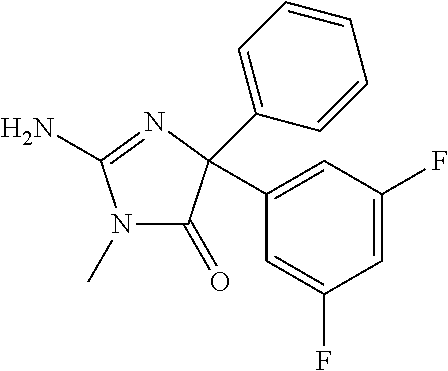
N1(C)C(=O)C(C2=CC(F)=CC(F)=C2)(C2=CC=CC=C2)N=C1N
